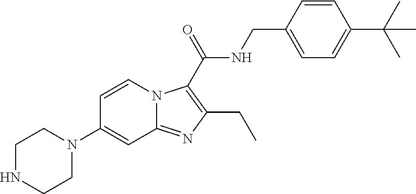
C1=CN2C(=NC(CC)=C2C(NCC2=CC=C(C(C)(C)C)C=C2)=O)C=C1N1CCNCC1
